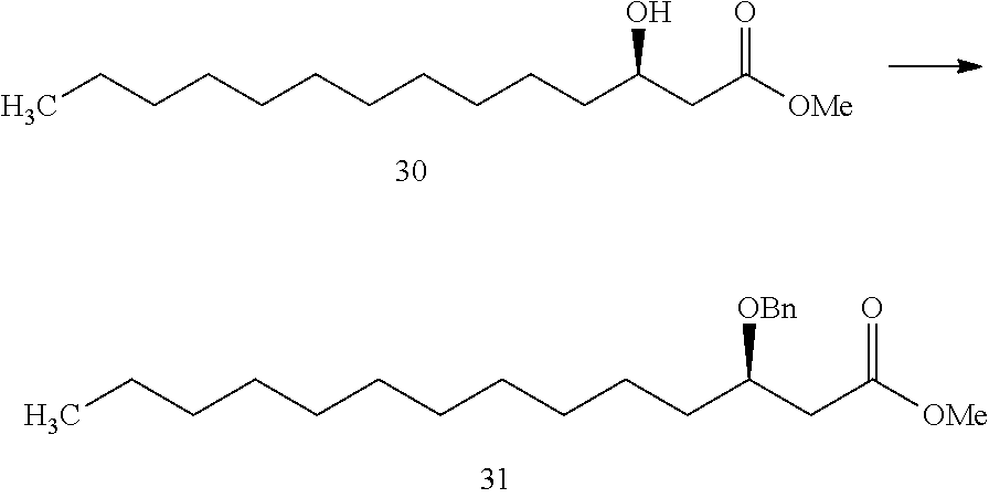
CCCCCCCCCCCC(CC([OMe])=O)O.CCCCCCCCCCCC(CC([OMe])=O)[OBn]
